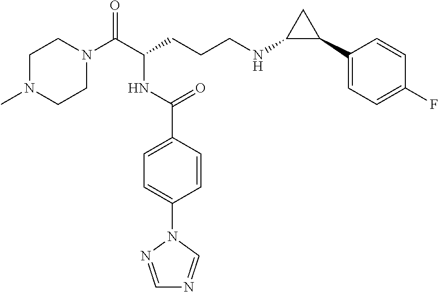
C1N(C)CCN(C(C(CCCNC2C(C3=CC=C(F)C=C3)C2)NC(C2=CC=C(N3N=CN=C3)C=C2)=O)=O)C1
